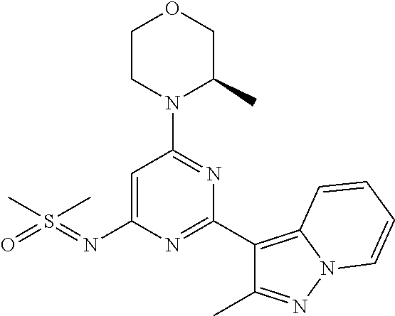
C1=C(N=S(C)(C)=O)N=C(C2=C3N(N=C2C)C=CC=C3)N=C1N1C(C)COCC1
